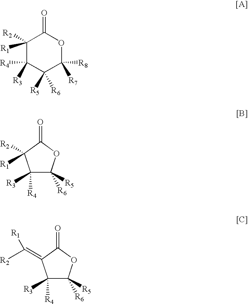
C1([R1])([R2])C([R3])([R4])C([R5])([R6])C([R7])([R8])OC1=O.O=C1C([R1])([R2])C([R3])([R4])C([R5])([R6])O1.O=C1C(=C([R2])[R1])C([R3])([R4])C([R5])([R6])O1
